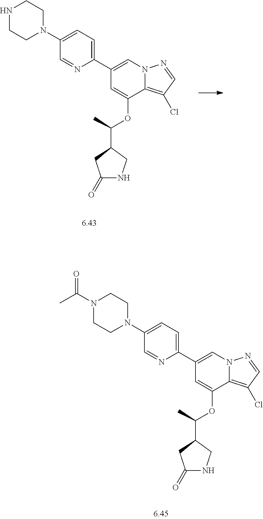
N1CCN(C2=CC=C(C3=CN4C(=C(Cl)C=N4)C(OC(C)C4CNC(=O)C4)=C3)N=C2)CC1.N1(C(C)=O)CCN(C2=CC=C(C3=CN4C(=C(Cl)C=N4)C(OC(C)C4CNC(=O)C4)=C3)N=C2)CC1
